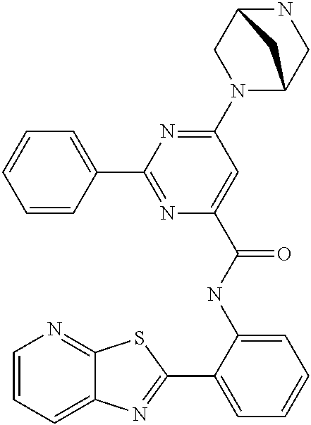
C1=CC=C2C(=N1)SC(C1=CC=CC=C1NC(=O)C1=CC(N3C4CNC(C3)C4)=NC(C3=CC=CC=C3)=N1)=N2
